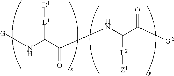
[G1]NC(C(NC(C([G2])=O)[L2][Z1])=O)[L1][D1]
